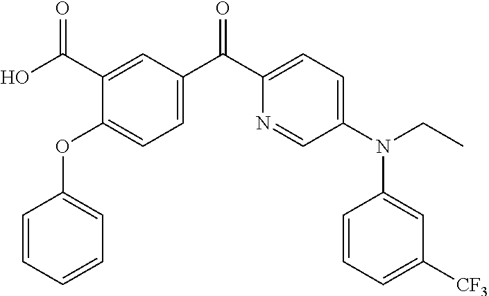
C1=CC=CC=C1OC1=CC=C(C(C2=CC=C(N(C3=CC([CF3])=CC=C3)CC)C=N2)=O)C=C1C(O)=O
